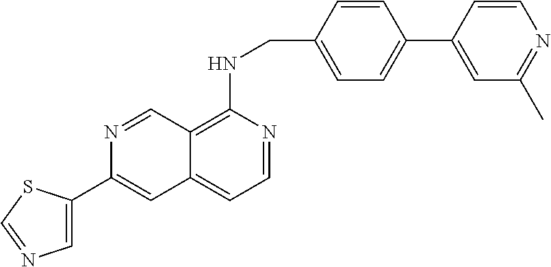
C1=C(C2=CC3=CC=NC(NCC4=CC=C(C5=CC(C)=NC=C5)C=C4)=C3C=N2)SC=N1
